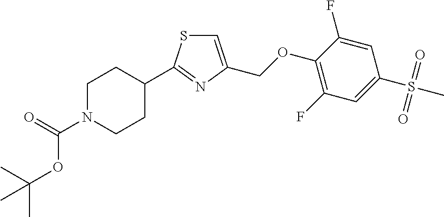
C1=C(COC2=C(F)C=C(S(C)(=O)=O)C=C2F)N=C(C2CCN(C(=O)OC(C)(C)C)CC2)S1
